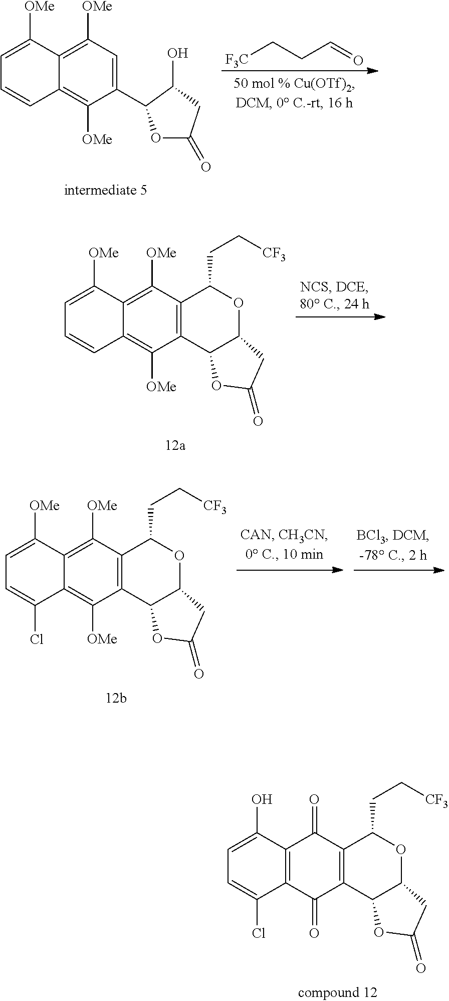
C1=C([OMe])C2=C([OMe])C=C(C3OC(=O)CC3O)C([OMe])=C2C=C1.[F3C]CCC=O.C1=C([OMe])C2=C([OMe])C3=C(C([OMe])=C2C=C1)C1C(OC3CC[CF3])CC(=O)O1.C1=C([OMe])C2=C([OMe])C3=C(C([OMe])=C2C(Cl)=C1)C1C(OC3CC[CF3])CC(=O)O1.C1=C(O)C2=C(C(Cl)=C1)C(=O)C1=C(C2=O)C(CC[CF3])OC2C1OC(=O)C2
